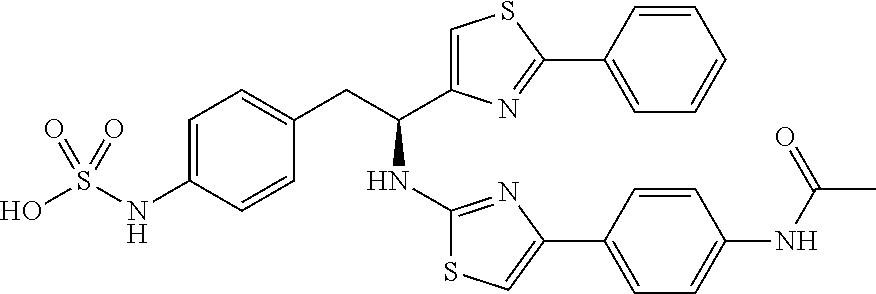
C1(CC(C2=CSC(C3=CC=CC=C3)=N2)NC2=NC(C3=CC=C(NC(C)=O)C=C3)=CS2)=CC=C(NS(O)(=O)=O)C=C1
